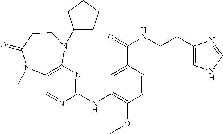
C1(NC2=NC3=C(C=N2)N(C)C(=O)CCN3C2CCCC2)=C(OC)C=CC(C(=O)NCCC2=CNC=N2)=C1
